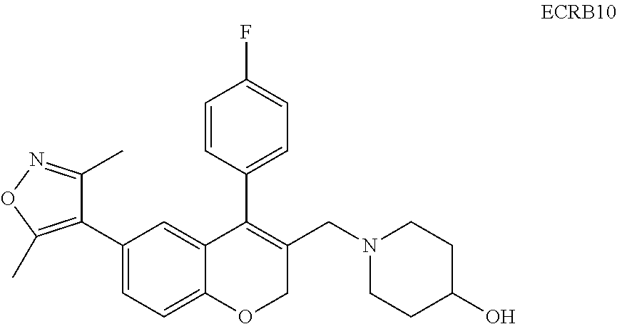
C1=CC(C2=C(CN3CCC(O)CC3)COC3=CC=C(C4=C(C)ON=C4C)C=C23)=CC=C1F
